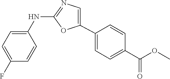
C1(NC2=CC=C(F)C=C2)=NC=C(C2=CC=C(C(OC)=O)C=C2)O1
